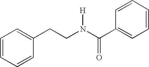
C1=CC=CC(CCN(C(C2=CC=CC=C2)=O)[H])=C1
